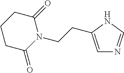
C1=C(CCN2C(=O)CCCC2=O)NC=N1
